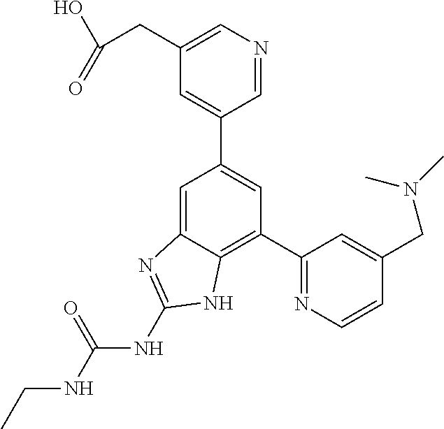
C1(C2=NC=CC(CN(C)C)=C2)=C2C(=CC(C3=CC(CC(=O)O)=CN=C3)=C1)N=C(NC(NCC)=O)N2
